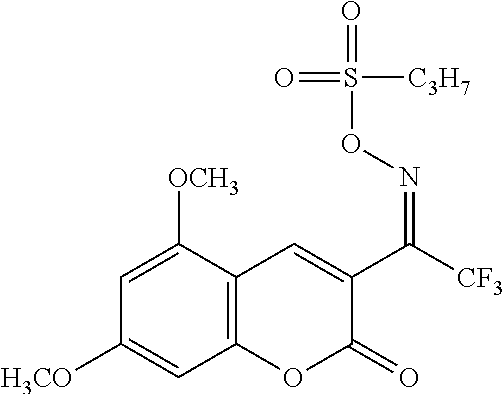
C1=C([OCH3])C2=C(C=C1[H3CO])OC(=O)C(C(=NOS(=O)([C3H7])=O)[CF3])=C2
